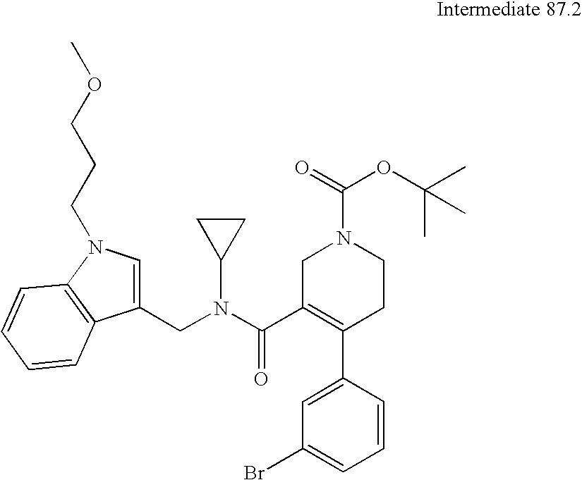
C1=CC(C2=C(C(=O)N(C3CC3)CC3=CN(CCCOC)C4=C3C=CC=C4)CN(C(=O)OC(C)(C)C)CC2)=CC(Br)=C1
